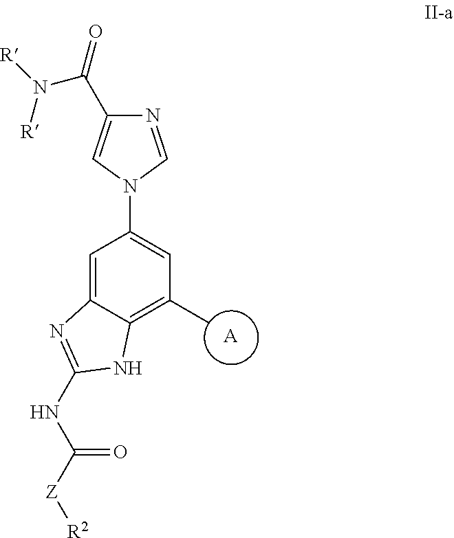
C1=C2C(=C(C)C=C1N1C=NC(C(N([R])[R])=O)=C1)NC(NC([Z][R2])=O)=N2.[A]
